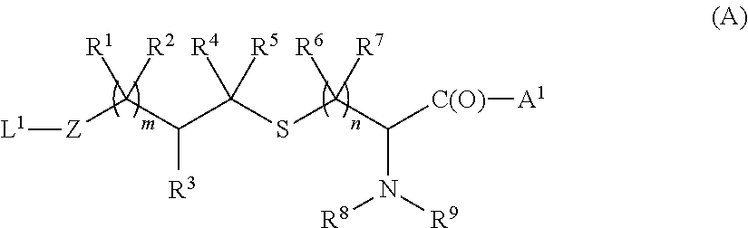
[L1][Z]C(C(C(SC(C([C(O)][A1])N([R9])[R8])([R7])[R6])([R5])[R4])[R3])([R2])[R1]
